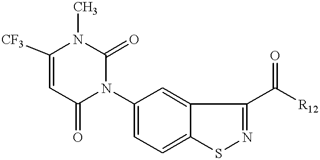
C1([CF3])=CC(=O)N(C2=CC=C3C(=C2)C(C([R12])=O)=NS3)C(=O)N1C
